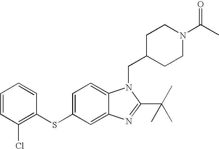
C1=C(SC2=C(Cl)C=CC=C2)C=C2C(=C1)N(CC1CCN(C(C)=O)CC1)C(C(C)(C)C)=N2
